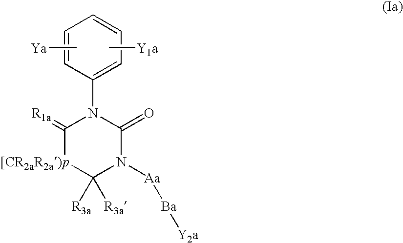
C1=CC(N2C(=[R1a])[[CR2aR2a)p]C([R3a])([R3a])N([Aa][Ba][Y2a])C2=O)=CC=C1.C[Y1a].C[Ya]
